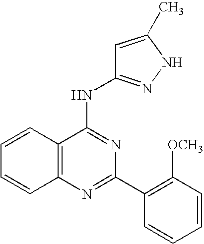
C12=C(N=C(C3=C([OCH3])C=CC=C3)N=C1NC1=NNC(C)=C1)C=CC=C2
